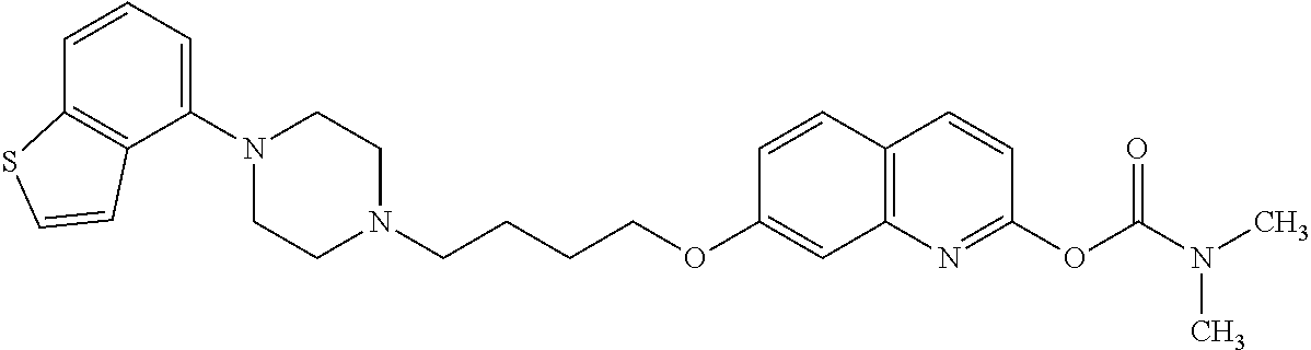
C1(N2CCN(CCCCOC3=CC4=C(C=C3)C=CC(OC(=O)N(C)C)=N4)CC2)=CC=CC2=C1C=CS2
